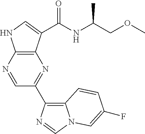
C12=C(N=CC(C3=C4N(C=N3)C=C(F)C=C4)=N1)NC=C2C(=O)NC(COC)C
